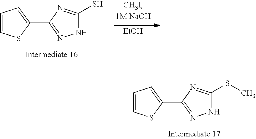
C1=CSC(C2=NNC(SC)=N2)=C1.C1=CSC(C2=NNC(S)=N2)=C1.[EtOH]
